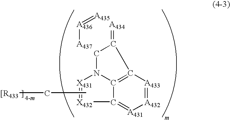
[A435]=[A436][A437].CC[[R433].C12=C3[A433]=[A432][A431]=C1[X432]=[X431]N2CC3=[A434]
